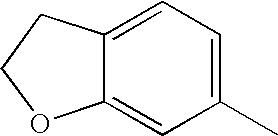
C1(C)=CC=C2C(=C1)OCC2
